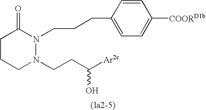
C1CCN(CCC([Ar2c])O)N(CCCC2=CC=C([COORD1b])C=C2)C1=O
